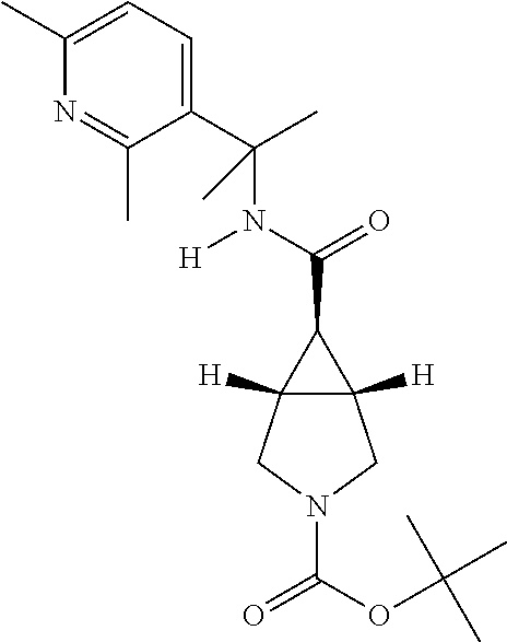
C(=O)(C1C2([H])C1([H])CN(C(=O)OC(C)(C)C)C2)N(C(C1=CC=C(C)N=C1C)(C)C)[H]
